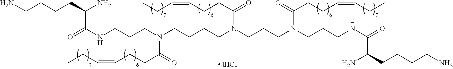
C(NCCCN(CCCCN(CCCN(CCCNC(C(CCCCN)N)=O)C(=O)CCC=CCC)C(CCC=CCC)=O)C(=O)CCC=CCC)(=O)C(N)CCCCN
